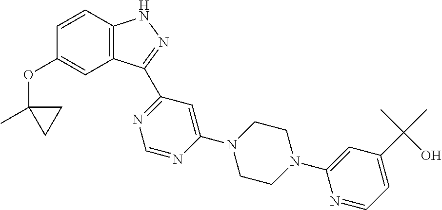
C1=CC2=C(C=C1OC1(C)CC1)C(C1=NC=NC(N3CCN(C4=CC(C(C)(C)O)=CC=N4)CC3)=C1)=NN2
